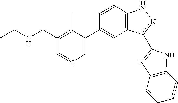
CCNCC1=C(C)C(C2=CC3=C(C=C2)NN=C3C2=NC3=C(C=CC=C3)N2)=CN=C1
